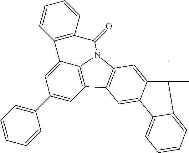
C1(C2=CC=CC=C2)=CC2=C3C(=C1)C1=C(C=CC=C1)C(=O)N3C1=C2C=C2C(=C1)C(C)(C)C1=CC=CC=C21
